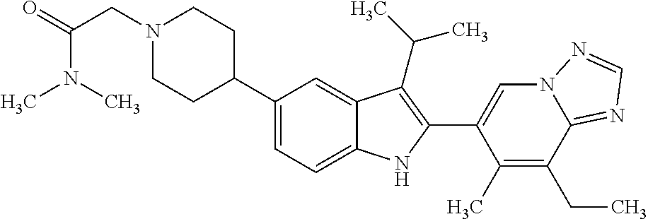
N1(CC(=O)N(C)C)CCC(C2=CC=C3C(=C2)C(C(C)C)=C(C2=CN4C(=NC=N4)C(CC)=C2C)N3)CC1
